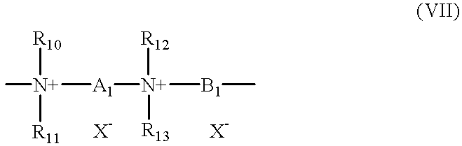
[N+]([A1][N+]([B1]C)([R12])[R13])(C)([R10])[R11]
